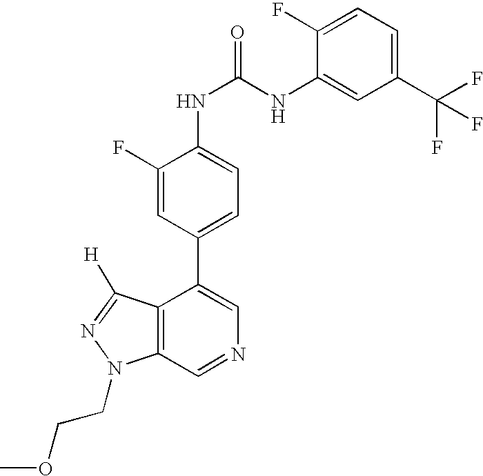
C12=C(C=NC=C1C1=CC=C(NC(=O)NC3=CC(C(F)(F)F)=CC=C3F)C(F)=C1)N(CCOC)N=C2[H]
